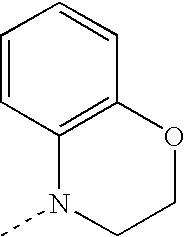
C1=CC2=C(C=C1)OCCN2C
